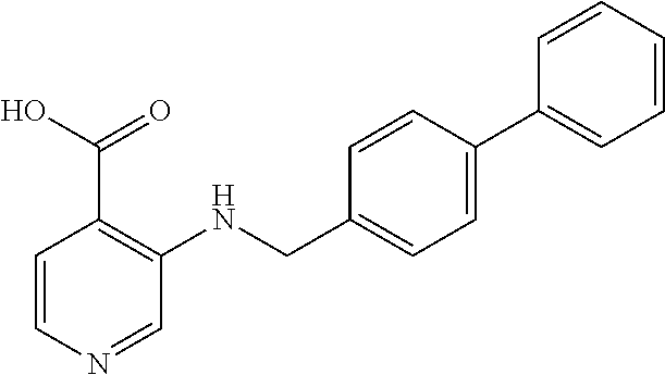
C1=CN=CC(NCC2=CC=C(C3=CC=CC=C3)C=C2)=C1C(O)=O
